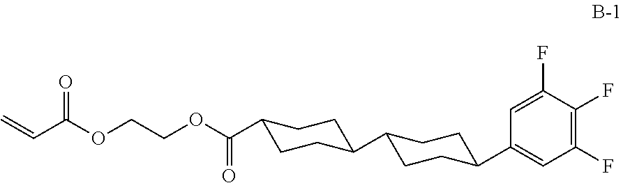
C1(C2CCC(C(OCCOC(C=C)=O)=O)CC2)CCC(C2=CC(F)=C(F)C(F)=C2)CC1
